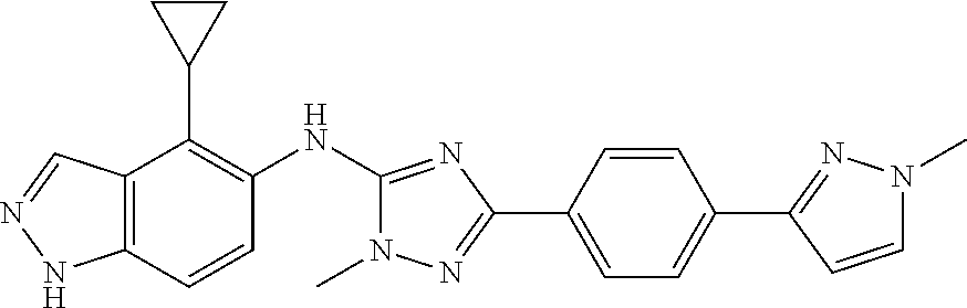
C12=C(C=CC(NC3=NC(C4=CC=C(C5=NN(C)C=C5)C=C4)=NN3C)=C1C1CC1)NN=C2
